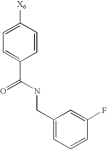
C1=CC([X6])=CC=C1C(NCC1=CC=CC(F)=C1)=O
